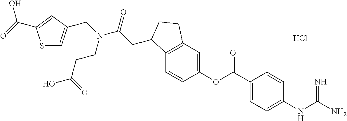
Cl.C12=C(C=C(OC(C3=CC=C(NC(N)=N)C=C3)=O)C=C1)CCC2CC(N(CC1=CSC(C(O)=O)=C1)CCC(O)=O)=O
